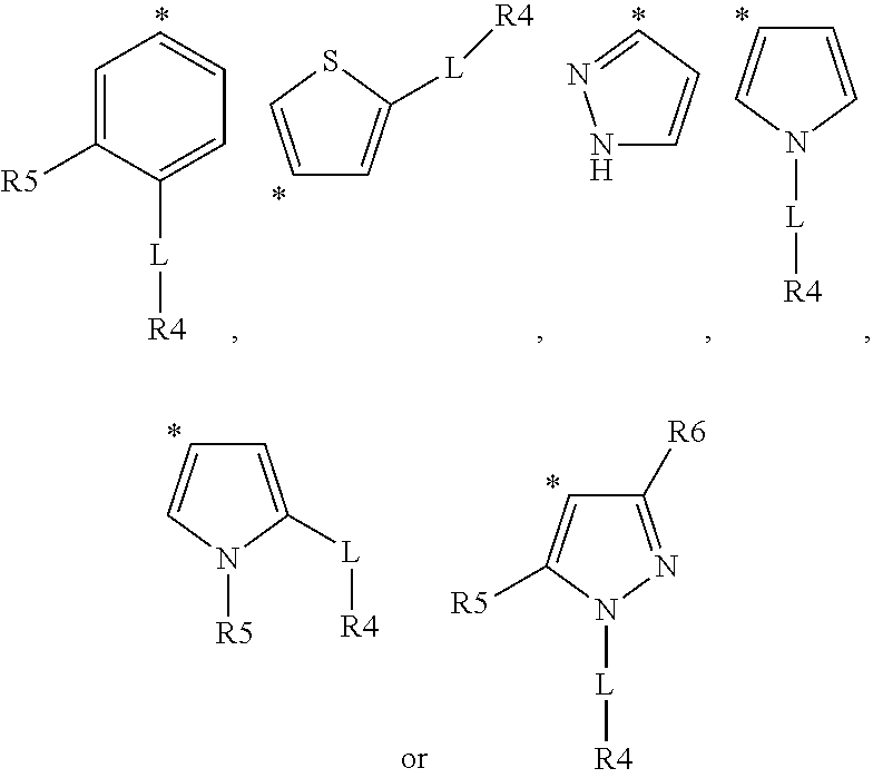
C1=CSC([L][R4])=C1.C1=C([R5])C([L][R4])=CC=C1.N1C=CC=N1.C1=CN([L][R4])C=C1.C1=CN([R5])C([L][R4])=C1.C1=C([R5])N([L][R4])N=C1[R6]
